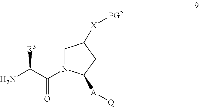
NC(C(=O)N1CC([X][PG2])CC1[A][Q])[R3]
